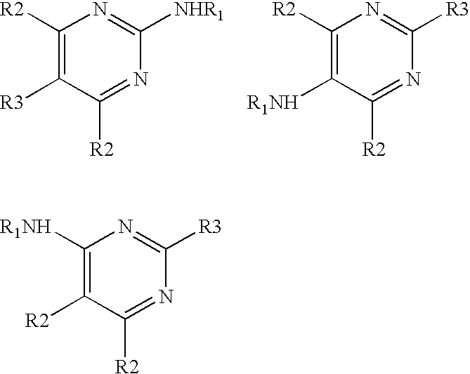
C1([R2])=C([R3])C([R2])=NC([NHR1])=N1.C1([R2])=C([R1NH])C([R2])=NC([R3])=N1.C1([R1NH])=C([R2])C([R2])=NC([R3])=N1
